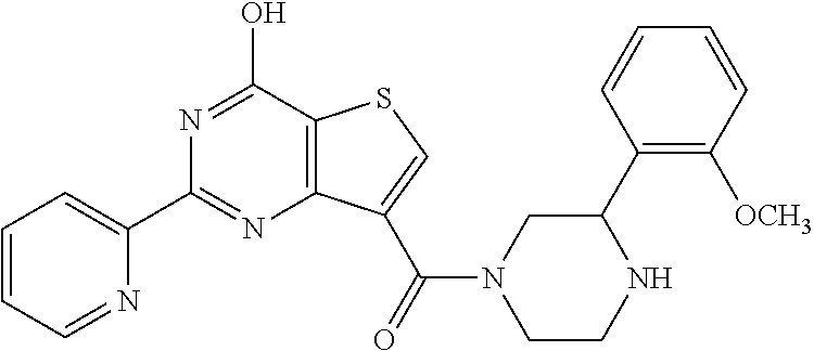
C1=CC=NC(C2=NC3=C(C(O)=N2)SC=C3C(=O)N2CCNC(C3=C([OCH3])C=CC=C3)C2)=C1
